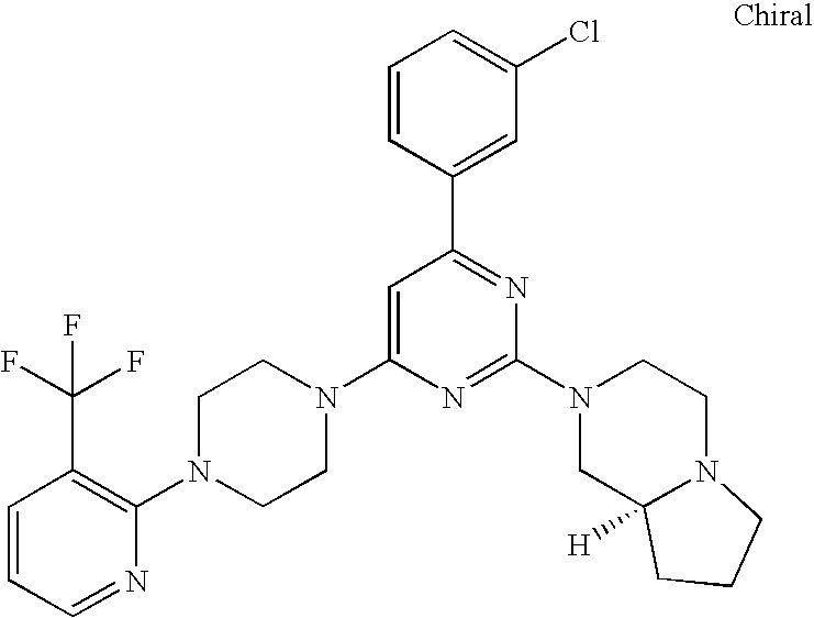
C1=CC=NC(N2CCN(C3=CC(C4=CC(Cl)=CC=C4)=NC(N4CC5([H])N(CC4)CCC5)=N3)CC2)=C1C(F)(F)F
